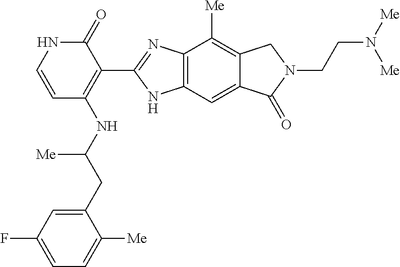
C1(CC(NC2=C(C3=NC4=C(C=C5C(=C4[Me])CN(CCN([Me])[Me])C5=O)N3)C(=O)NC=C2)[Me])=CC(F)=CC=C1[Me]
